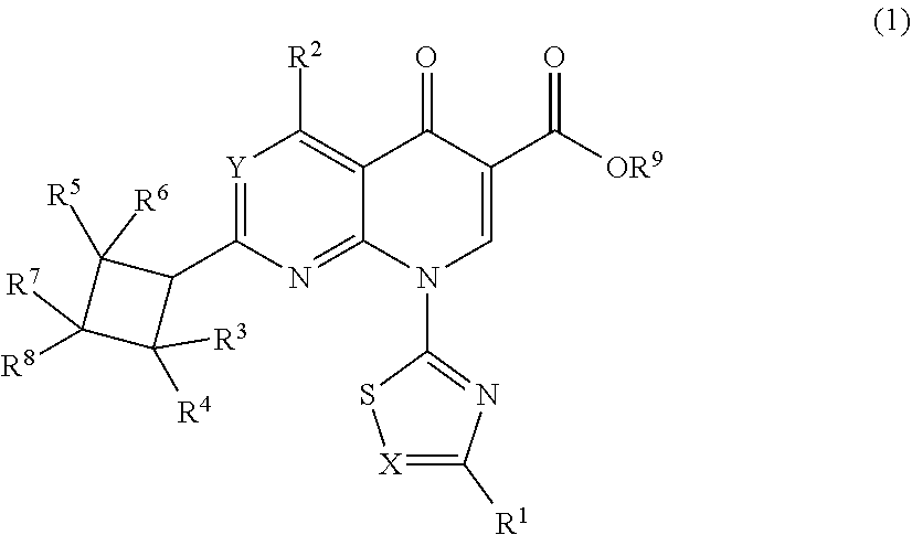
[Y]1=C(C2C([R5])([R6])C([R8])([R7])C2([R4])[R3])N=C2C(=C1[R2])C(=O)C(C([OR9])=O)=CN2C1=NC([R1])=[X]S1
